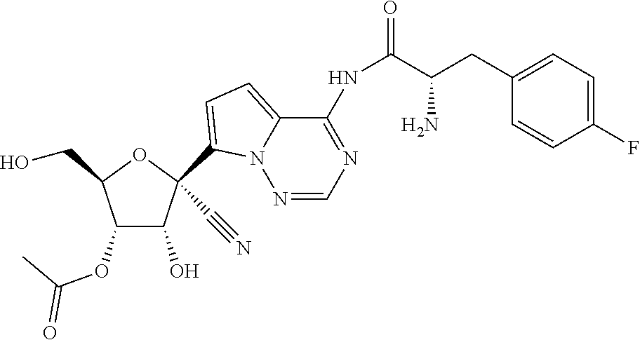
OCC1OC(C#N)(C2=CC=C3C(NC(=O)C(CC4=CC=C(F)C=C4)N)=NC=NN32)C(O)C1OC(=O)C
